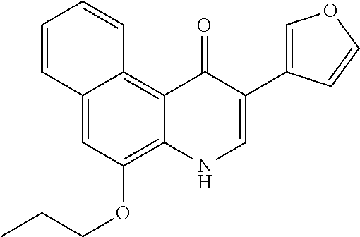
C12=CC(OCCC)=C3C(=C1C=CC=C2)C(=O)C(C1=COC=C1)=CN3
